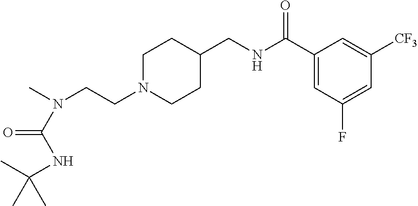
N(CCN1CCC(CNC(C2=CC(F)=CC([CF3])=C2)=O)CC1)(C)C(NC(C)(C)C)=O
